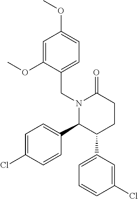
N1(CC2=CC=C(OC)C=C2OC)C(C2=CC=C(Cl)C=C2)C(C2=CC=CC(Cl)=C2)CCC1=O
